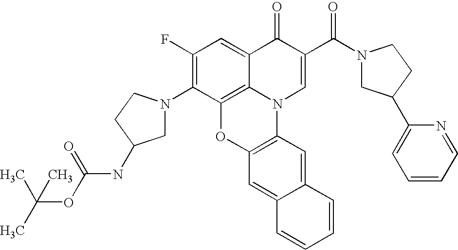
C1(F)=C(N2CC(NC(=O)OC(C)(C)C)CC2)C2=C3C(=C1)C(=O)C(C(N1CC(C4=CC=CC=N4)CC1)=O)=CN3C1=C(O2)C=C2C(=C1)C=CC=C2
